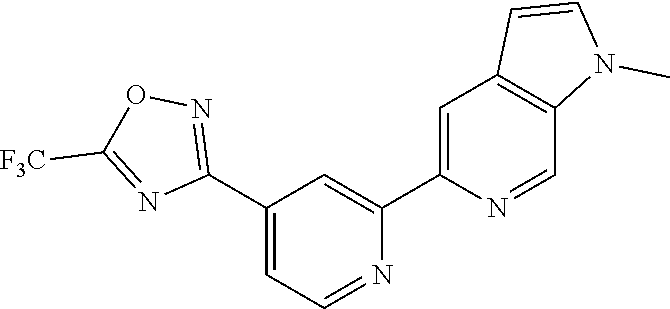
N1=CC=C(C2=NOC([F3C])=N2)C=C1C1=CC2=C(C=N1)N(C)C=C2
